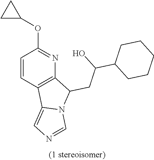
C1=CC2=C(N=C1OC1CC1)C(CC(C1CCCCC1)O)N1C2=CN=C1
